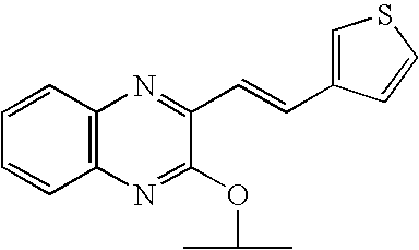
C12=C(N=C(OC(C)C)C(C=CC3=CSC=C3)=N1)C=CC=C2
